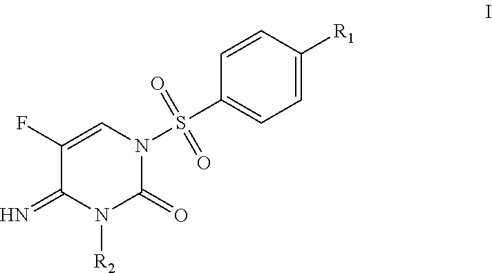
C1(F)=CN(S(=O)(=O)C2=CC=C([R1])C=C2)C(=O)N([R2])C1=N
